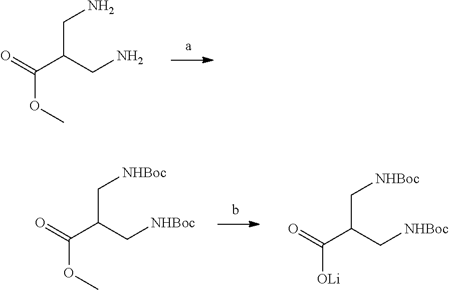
COC(=O)C(CN)CN.O(C)C(=O)C(C[NHBoc])C[NHBoc].C(=O)(C(C[NHBoc])C[NHBoc])[OLi]
